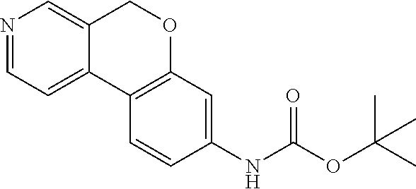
N1=CC=C2C(=C1)COC1=C2C=CC(NC(=O)OC(C)(C)C)=C1
